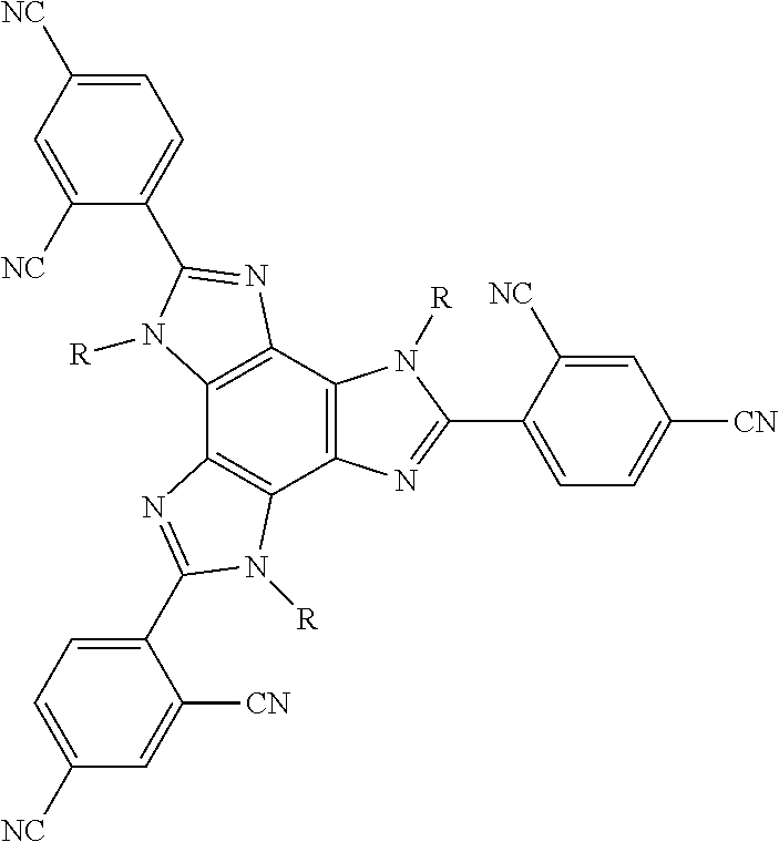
C1([NC])=CC([NC])=CC=C1C1=NC2=C(C3=C(C4=C2N([R])C(C2=CC=C([CN])C=C2[NC])=N4)N([R])C(C2=CC=C([NC])C=C2[CN])=N3)N1[R]
